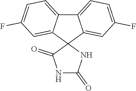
N1C(=O)NC2(C1=O)C1=CC(F)=CC=C1C1=CC=C(F)C=C21
